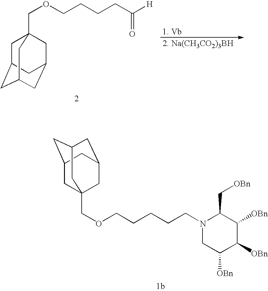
C1C2CC3CC(CC1(COCCCCC([H])=O)C3)C2.C1C2CC3CC(CC1(COCCCCCN1CC([OBn])C([OBn])C([OBn])C1C[OBn])C3)C2
